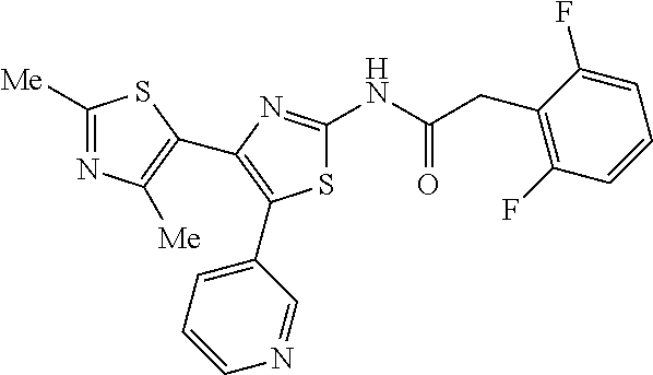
S1C(NC(CC2=C(F)C=CC=C2F)=O)=NC(C2=C([Me])N=C([Me])S2)=C1C1=CC=CN=C1
